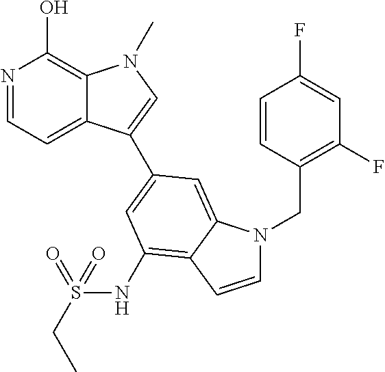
N1=CC=C2C(=C1O)N(C)C=C2C1=CC(NS(CC)(=O)=O)=C2C(=C1)N(CC1=C(F)C=C(F)C=C1)C=C2
